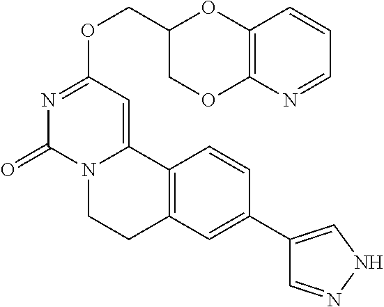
N1=CC=CC2=C1OCC(COC1=NC(=O)N3C(=C1)C1=C(CC3)C=C(C3=CNN=C3)C=C1)O2
